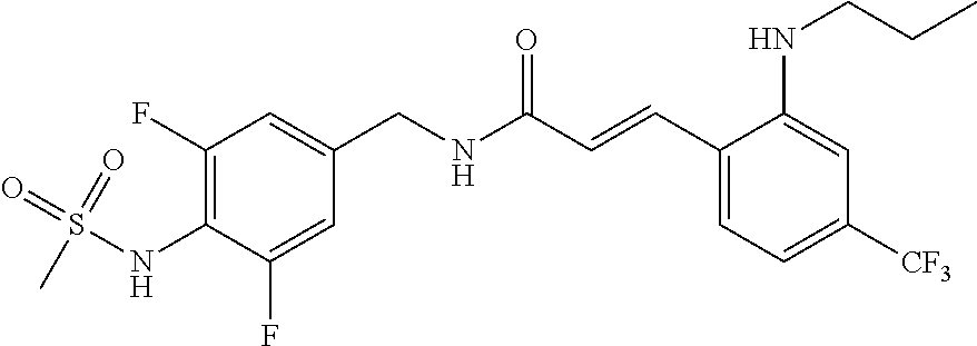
C1(NS(=O)(=O)C)=C(F)C=C(CNC(C=CC2=CC=C([CF3])C=C2NCCC)=O)C=C1F
